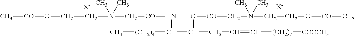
C(N(C[CO]NC(C(O[CO]CN(C)(CCO[CO]C)C)CC=C[(CH2)7][COOCH3])[(CH2)4]C)(C)C)CO[CO]C.[X-].[X-]
